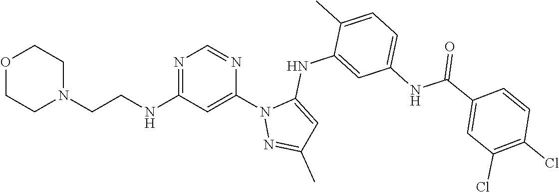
N1=C(NCCN2CCOCC2)C=C(N2N=C(C)C=C2NC2=CC(NC(=O)C3=CC(Cl)=C(Cl)C=C3)=CC=C2C)N=C1
